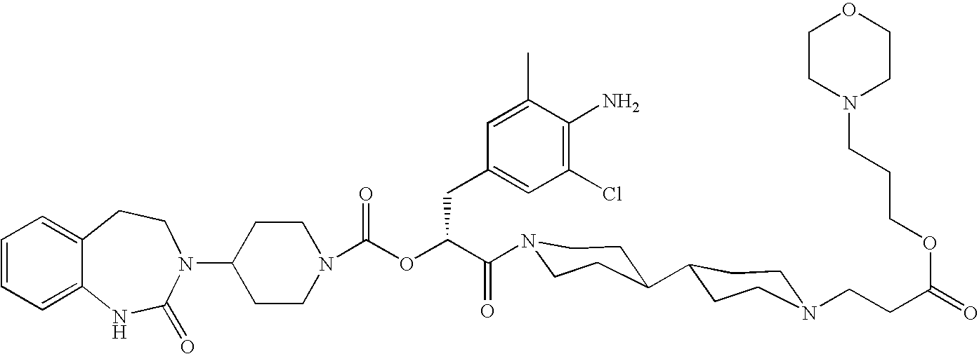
C12=CC=CC=C1NC(=O)N(C1CCN(C(OC(C(=O)N3CCC(C4CCN(CCC(=O)OCCCN5CCOCC5)CC4)CC3)CC3=CC(Cl)=C(N)C(C)=C3)=O)CC1)CC2
